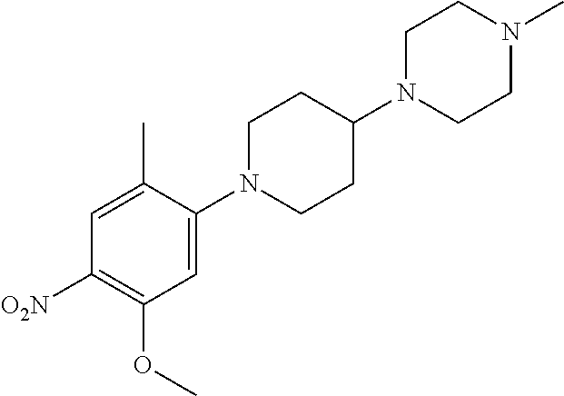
C1=C(N2CCC(N3CCN(C)CC3)CC2)C(C)=CC([O2N])=C1OC
